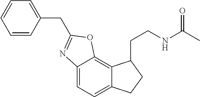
C12=CC=C3C(=C1OC(CC1=CC=CC=C1)=N2)C(CCNC(C)=O)CC3
